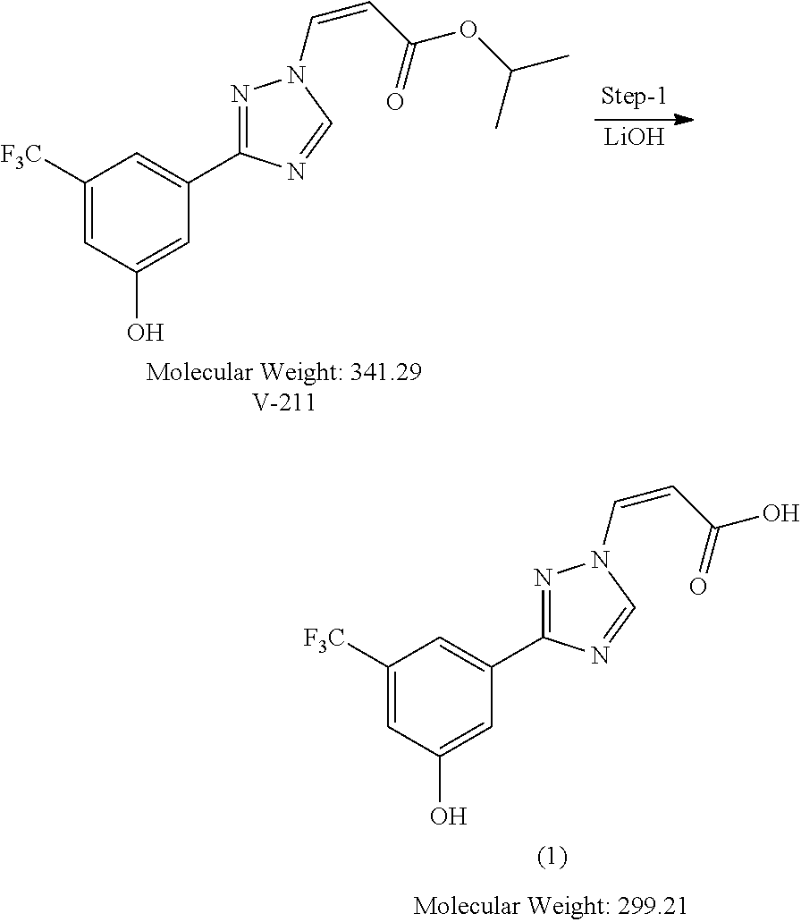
[LiOH].C1([F3C])=CC(O)=CC(C2=NN(C=CC(OC(C)C)=O)C=N2)=C1.C1([F3C])=CC(O)=CC(C2=NN(C=CC(O)=O)C=N2)=C1
